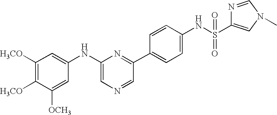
C1([H3CO])=C([H3CO])C([OCH3])=CC(NC2=CN=CC(C3=CC=C(NS(=O)(=O)C4=CN(C)C=N4)C=C3)=N2)=C1
